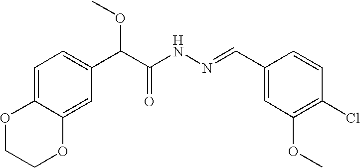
C1=C2C(=CC(C(C(NN=CC3=CC(OC)=C(Cl)C=C3)=O)OC)=C1)OCCO2
